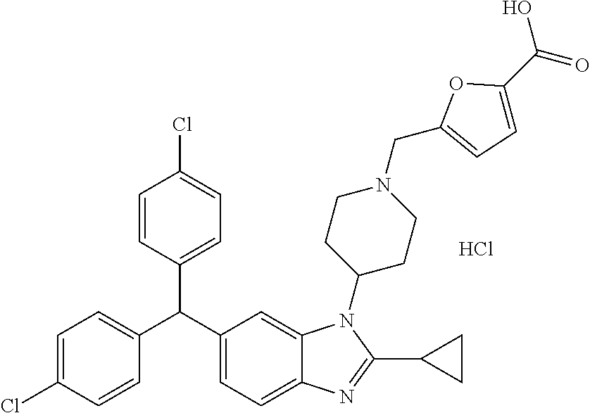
C1=C(Cl)C=CC(C(C2=CC=C3C(=C2)N(C2CCN(CC4=CC=C(C(O)=O)O4)CC2)C(C2CC2)=N3)C2=CC=C(Cl)C=C2)=C1.Cl
